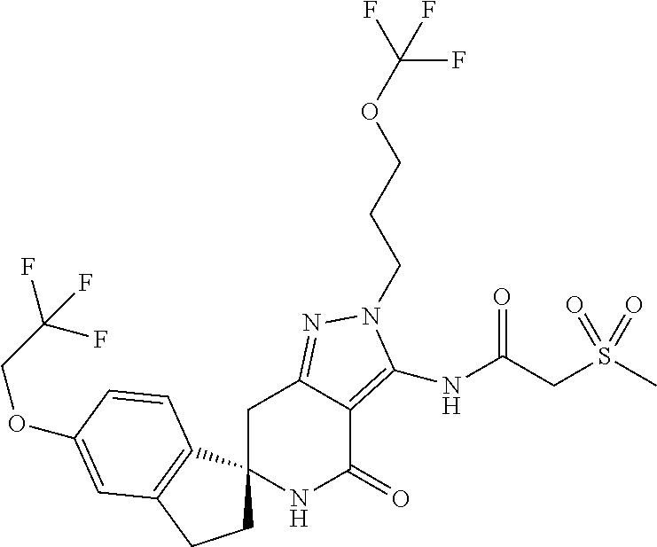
C1C2(C3=C(C1)C=C(OCC(F)(F)F)C=C3)NC(=O)C1=C(NC(=O)CS(C)(=O)=O)N(CCCOC(F)(F)F)N=C1C2
